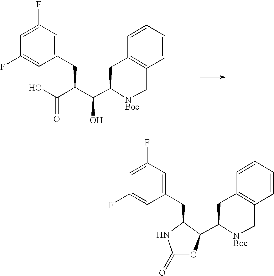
C(C(O)C1[NBoc]CC2=C(C1)C=CC=C2)(C(O)=O)CC1=CC(F)=CC(F)=C1.C(C1=CC(F)=CC(F)=C1)C1C(C2[NBoc]CC3=C(C2)C=CC=C3)OC(=O)N1
